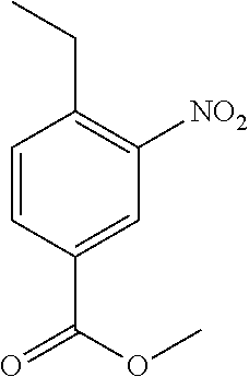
C1=CC(C(OC)=O)=CC([NO2])=C1CC
